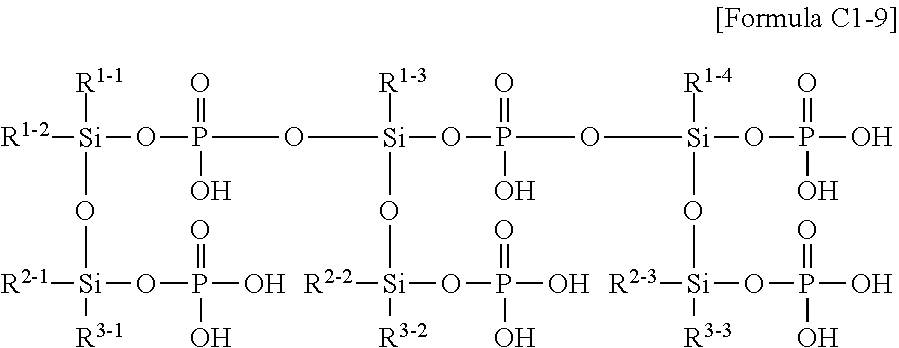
[R1-2][Si]([R1-1])(O[Si]([R2-1])([R3-1])OP(=O)(O)O)OP(=O)(O)O[Si]([R1-3])(O[Si]([R2-2])([R3-2])OP(=O)(O)O)OP(=O)(O)O[Si]([R1-4])(O[Si]([R2-3])([R3-3])OP(=O)(O)O)OP(=O)(O)O
